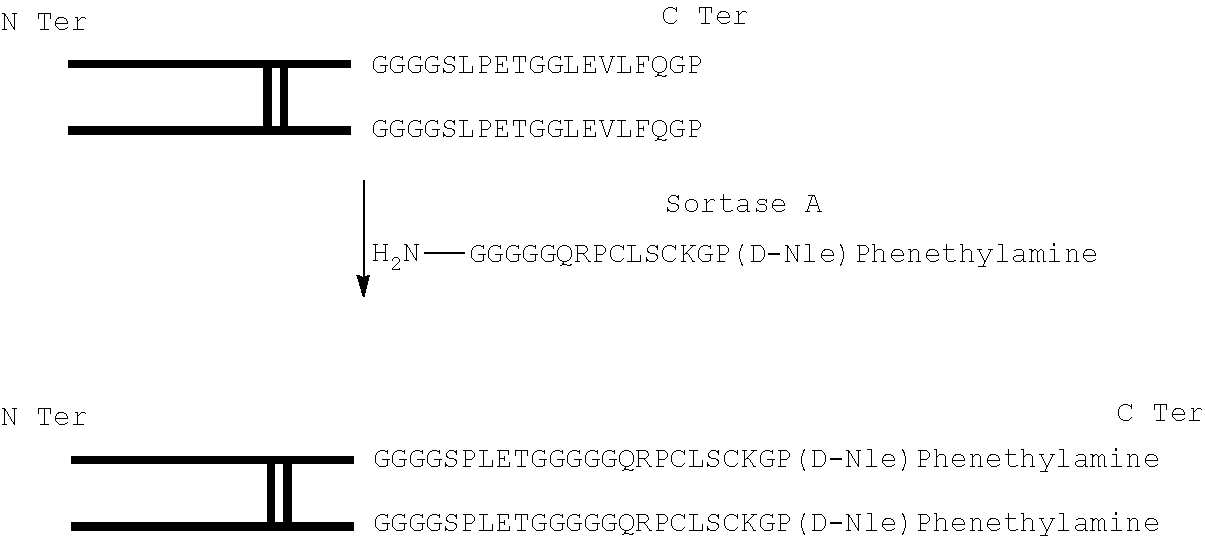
CC1C(C)C(C)C1C.N[GGGGGQRPCLSCKGP(D-Nle)Phenethylamine].CC1C(C)C(C)C1C.[GGGGSPLETGGGGGQRPCLSCKGP(D-Nle)Phenethylamine].[GGGGSPLETGGGGGQRPCLSCKGP(D-Nle)Phenethylamine]
